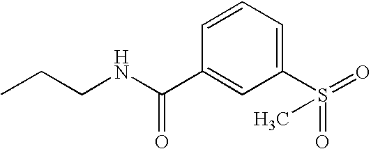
CCCNC(C1=CC(S(=O)(=O)C)=CC=C1)=O
